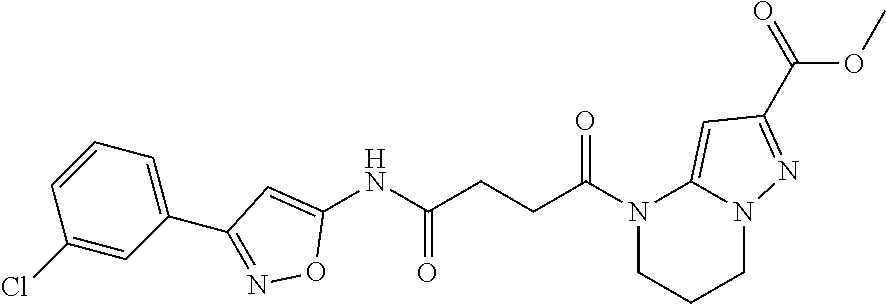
N1(C(CCC(NC2=CC(C3=CC=CC(Cl)=C3)=NO2)=O)=O)CCCN2C1=CC(C(=O)OC)=N2
